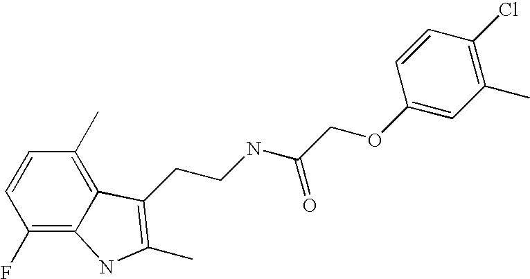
C1(F)=C2C(=C(C)C=C1)C(CCNC(COC1=CC(C)=C(Cl)C=C1)=O)=C(C)N2
